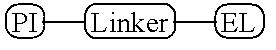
[PI][Linker][EL]
